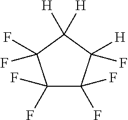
C1(F)(F)C(F)(F)C(F)([H])C([H])([H])C1(F)F
